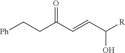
C(C(C=CC([R])O)=O)C[Ph]
